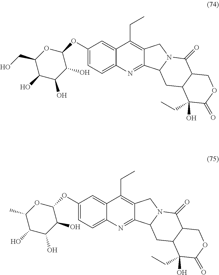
C1(OC2OC(CO)C(O)C(O)C2O)=CC=C2C(=C1)C(CC)=C1C(=N2)C2N(C1)C(=O)C1C(C2)C(O)(CC)C(=O)OC1.C1(OC2OC(C)C(O)C(O)C2O)=CC=C2C(=C1)C(CC)=C1C(=N2)C2N(C1)C(=O)C1C(C2)C(O)(CC)C(=O)OC1
